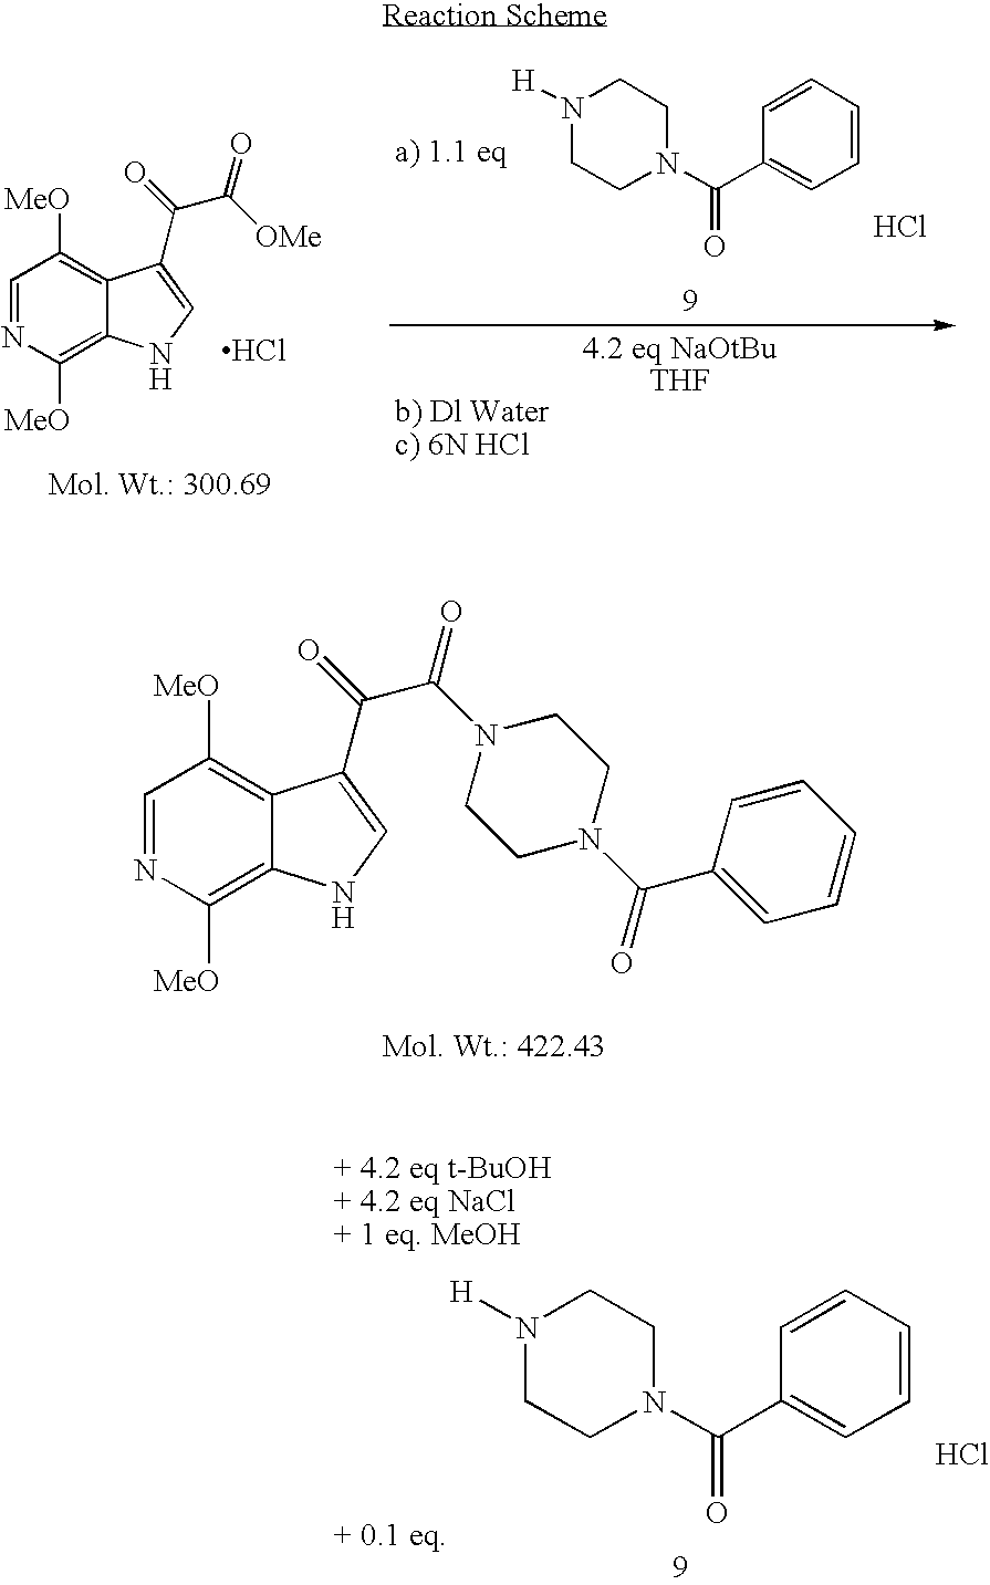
C1=NC([MeO])=C2C(=C1[MeO])C(C(C(=O)[OMe])=O)=CN2.Cl.N1([H])CCN(C(C2=CC=CC=C2)=O)CC1.Cl.C1=NC([MeO])=C2C(=C1[MeO])C(C(C(N1CCN(C(=O)C3=CC=CC=C3)CC1)=O)=O)=CN2.N1([H])CCN(C(C2=CC=CC=C2)=O)CC1.Cl
